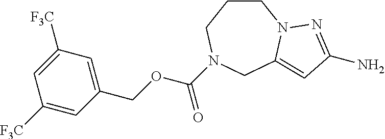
C1(COC(N2CCCN3C(=CC(N)=N3)C2)=O)=CC([F3C])=CC([F3C])=C1
